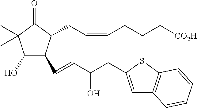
C1(O)C(C=CC(CC2=CC3=C(S2)C=CC=C3)O)C(CC#CCCC[CO2H])C(=O)C1(C)C
